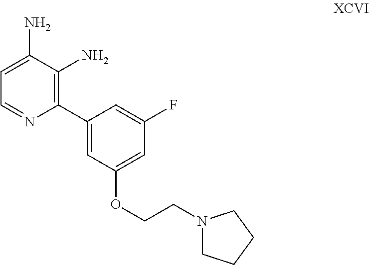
NC1=CC=NC(C2=CC(OCCN3CCCC3)=CC(F)=C2)=C1N
